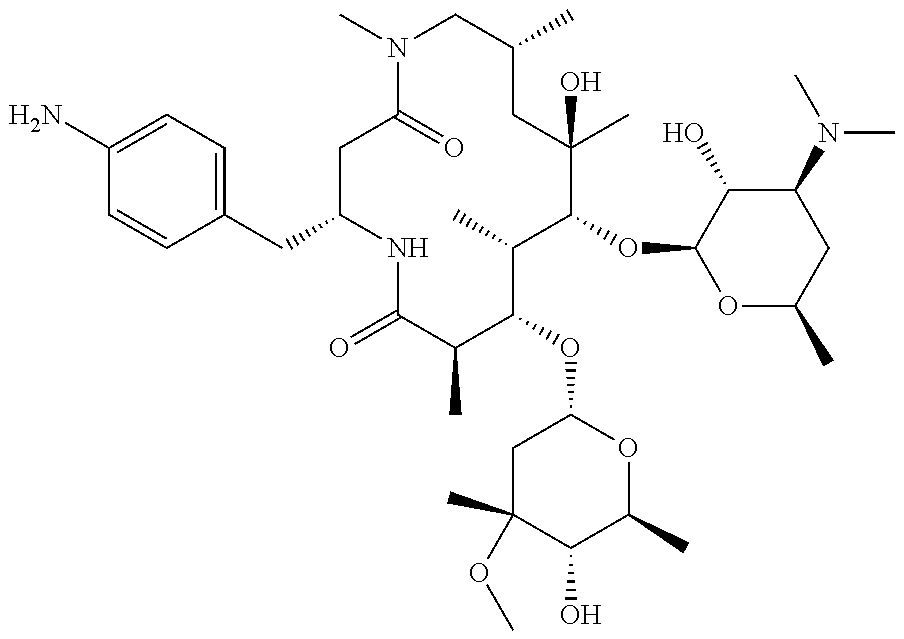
C1(CC2NC(=O)C(C)C(OC3CC(C)(OC)C(O)C(C)O3)C(C)C(OC3OC(C)CC(N(C)C)C3O)C(C)(O)CC(C)CN(C)C(=O)C2)=CC=C(N)C=C1
